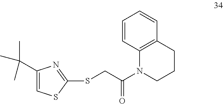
C1(C(C)(C)C)=CSC(SCC(N2CCCC3=C2C=CC=C3)=O)=N1
